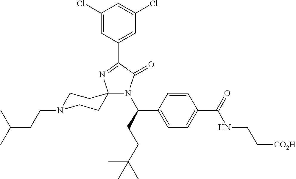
C1(Cl)=CC(C2=NC3(N(C(CCC(C)(C)C)C4=CC=C(C(=O)NCC[CO2H])C=C4)C2=O)CCN(CCC(C)C)CC3)=CC(Cl)=C1
